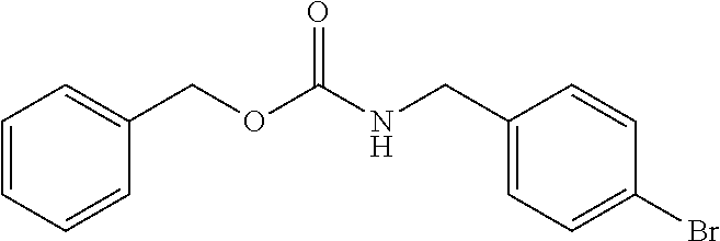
C1(CNC(OCC2=CC=CC=C2)=O)=CC=C(Br)C=C1
